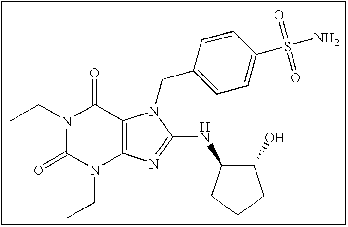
N1(CC)C(=O)N(CC)C2=C(C1=O)N(CC1=CC=C(S(N)(=O)=O)C=C1)C(NC1C(O)CCC1)=N2
